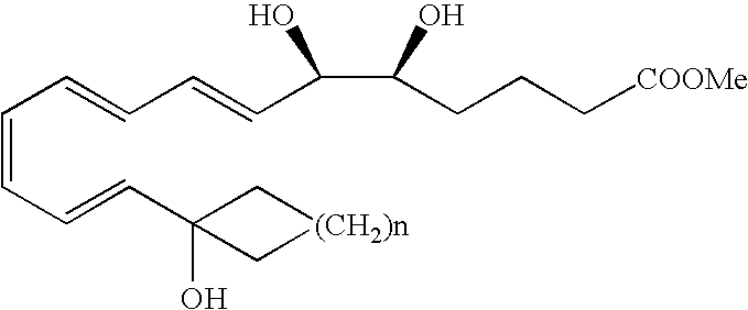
C(=CC=CC1(O)C[(CH2)n]C1)C=CC=CC(C(CCC[COOMe])O)O
